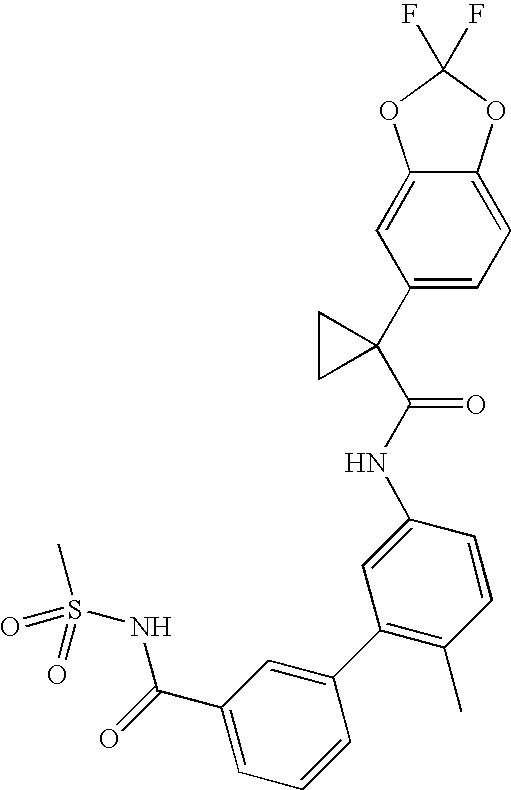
C12=CC(C3(C(NC4=CC(C5=CC(C(=O)NS(C)(=O)=O)=CC=C5)=C(C)C=C4)=O)CC3)=CC=C1OC(F)(F)O2
